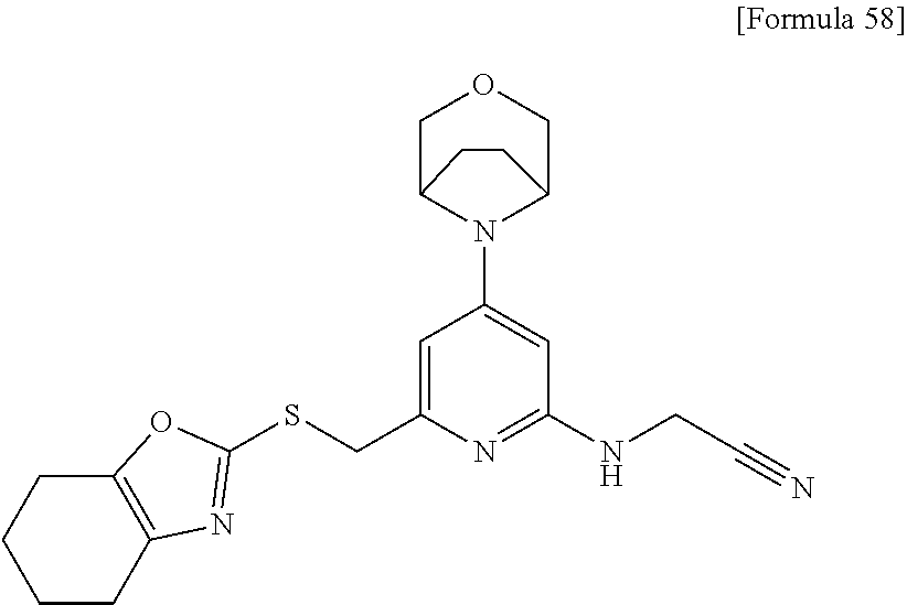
C1=C(CSC2=NC3=C(CCCC3)O2)N=C(NCC#N)C=C1N1C2COCC1CC2
